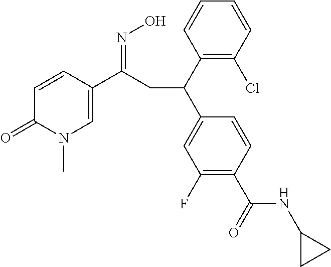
C1(C(C2=CC(F)=C(C(=O)NC3CC3)C=C2)CC(=NO)C2=CN(C)C(=O)C=C2)=C(Cl)C=CC=C1
